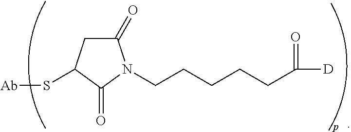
C1C(=O)N(CCCCCC([D])=O)C(=O)C1S[Ab]
